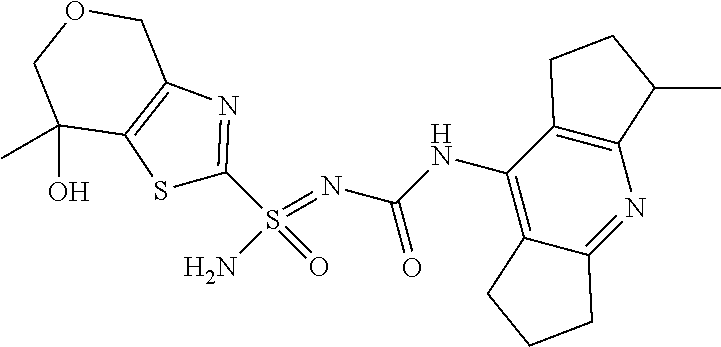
C(NC1=C2C(=NC3=C1CCC3C)CCC2)(N=S(N)(=O)C1=NC2=C(S1)C(O)(C)COC2)=O
